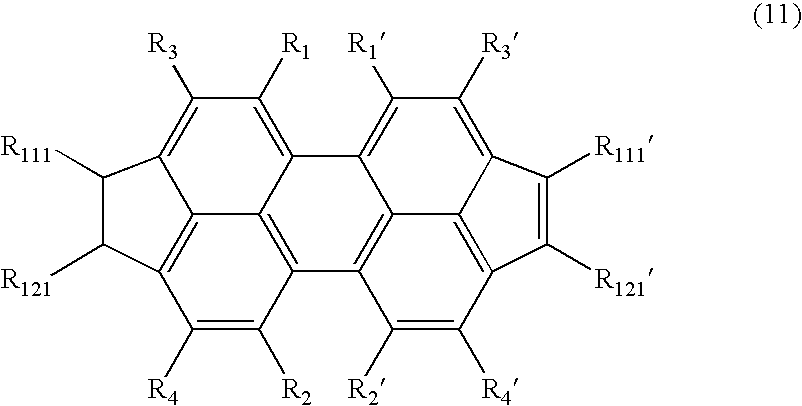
C1([R1])=C2C3=C(C([R2])=C([R4])C4=C3C(=C1[R3])C([R111])C4[R121])C1=C3C2=C([R1])C([R3])=C2C3=C(C([R4])=C1[R2])C([R121])=C2[R111]
